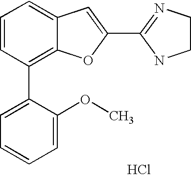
C1(C2=NCCN2)=CC2=CC=CC(C3=CC=CC=C3OC)=C2O1.Cl
